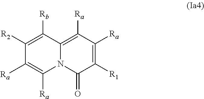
C1([R1])=C([Ra])C([Ra])=C2N(C1=O)C([Ra])=C([Ra])C([R2])=C2[Rb]
